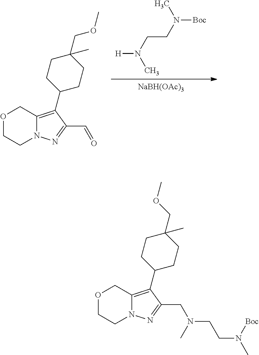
[NaBH(OAc)3].[H]N(CCN([Boc])C)C.C12=C(C3CCC(COC)(C)CC3)C(C=O)=NN1CCOC2.C12=C(C3CCC(COC)(C)CC3)C(CN(CCN(C)[Boc])C)=NN1CCOC2
